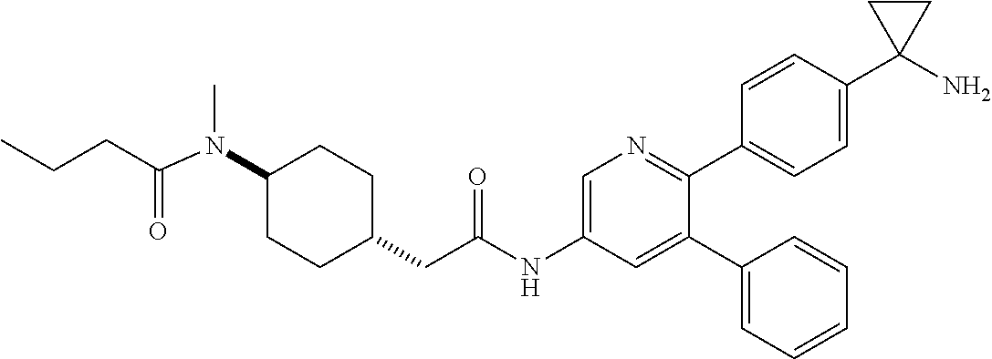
N(C1CCC(CC(NC2=CN=C(C3=CC=C(C4(N)CC4)C=C3)C(C3=CC=CC=C3)=C2)=O)CC1)(C(=O)CCC)C
